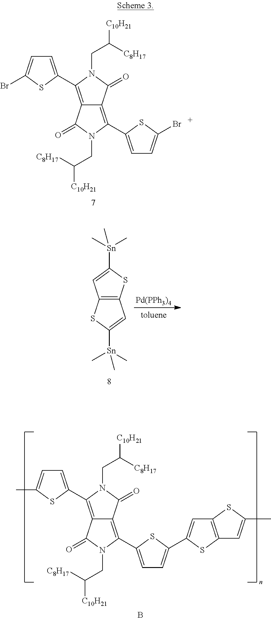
C1=C(Br)SC(C2=C3C(=C(C4=CC=C(Br)S4)N(CC([C10H21])[C8H17])C3=O)C(=O)N2CC([C8H17])[C10H21])=C1.[Pd(PPh3)4].C12=C(C=C([Sn](C)(C)C)S1)SC([Sn](C)(C)C)=C2.B.C1=C(C)SC(C2=C3C(=C(C4=CC=C(C5=CC6=C(S5)C=C(C)S6)S4)N(CC([C10H21])[C8H17])C3=O)C(=O)N2CC([C8H17])[C10H21])=C1
